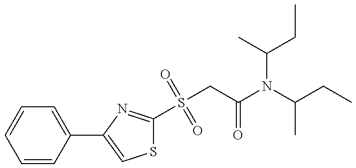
S1C(S(CC(=O)N(C(C)CC)C(C)CC)(=O)=O)=NC(C2=CC=CC=C2)=C1
